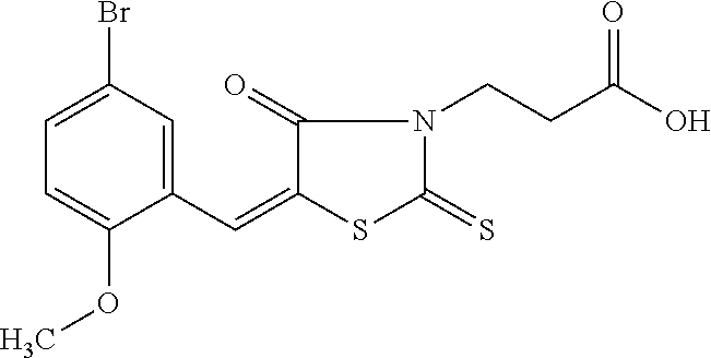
C1(C=C2C(=O)N(CCC(=O)O)C(=S)S2)=CC(Br)=CC=C1OC
